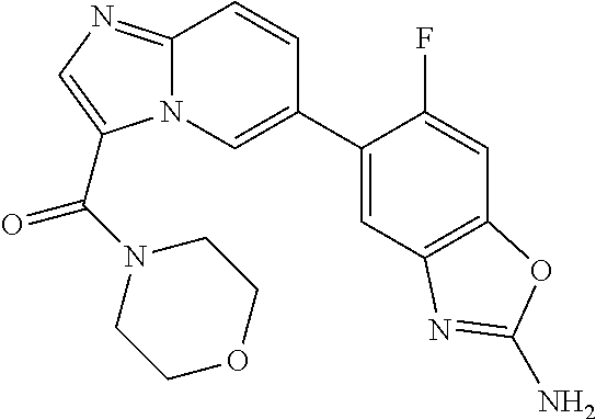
C1(C2=CN3C(=NC=C3C(N3CCOCC3)=O)C=C2)=CC2=C(C=C1F)OC(N)=N2
